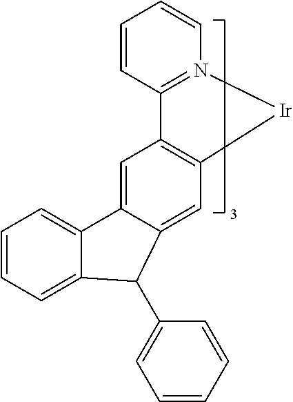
C1=CC2=N(C=C1)[Ir]C1=C2C=C2C(=C1)C(C1=CC=CC=C1)C1=CC=CC=C21
